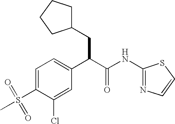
C1=C(Cl)C(S(C)(=O)=O)=CC=C1C(C(NC1=NC=CS1)=O)CC1CCCC1
